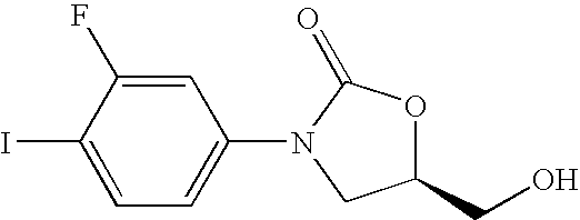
C1=C(I)C(F)=CC(N2CC(CO)OC2=O)=C1
